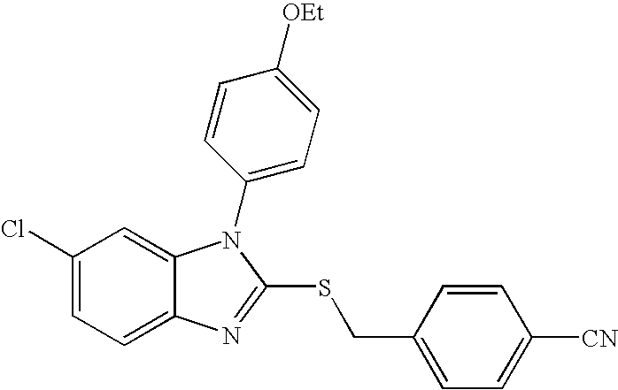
C1(Cl)=CC=C2C(=C1)N(C1=CC=C([OEt])C=C1)C(SCC1=CC=C([CN])C=C1)=N2
